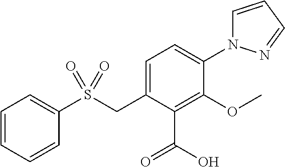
C1=CC=CC(S(CC2=CC=C(N3C=CC=N3)C(OC)=C2C(=O)O)(=O)=O)=C1
